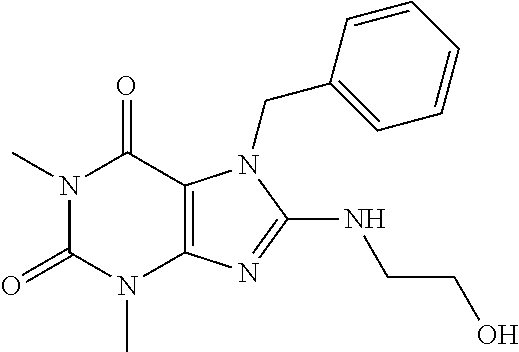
N1(C)C(=O)N(C)C2=C(C1=O)N(CC1=CC=CC=C1)C(NCCO)=N2
